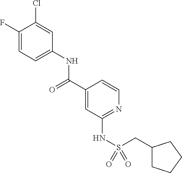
C1(F)=CC=C(NC(C2=CC(NS(=O)(=O)CC3CCCC3)=NC=C2)=O)C=C1Cl
